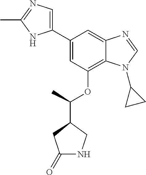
C1(C2=CN=C(C)N2)=CC(OC(C2CC(=O)NC2)C)=C2C(=C1)N=CN2C1CC1
